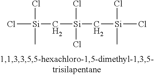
Cl[Si](Cl)(C)C[Si](Cl)(Cl)C[Si](Cl)(C)Cl
